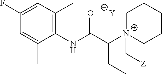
[Y].C1=C(C)C(NC(C([N+]2(C[Z])CCCCC2)CC)=O)=C(C)C=C1F
